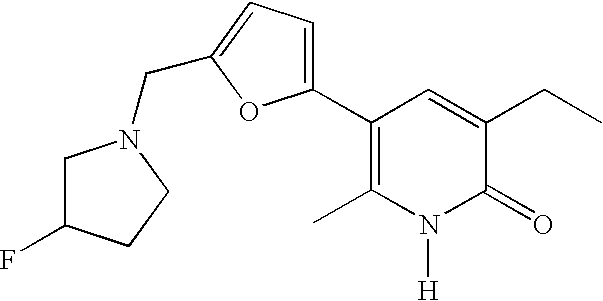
C1(C2=CC=C(CN3CC(F)CC3)O2)=C(C)N([H])C(=O)C(CC)=C1
